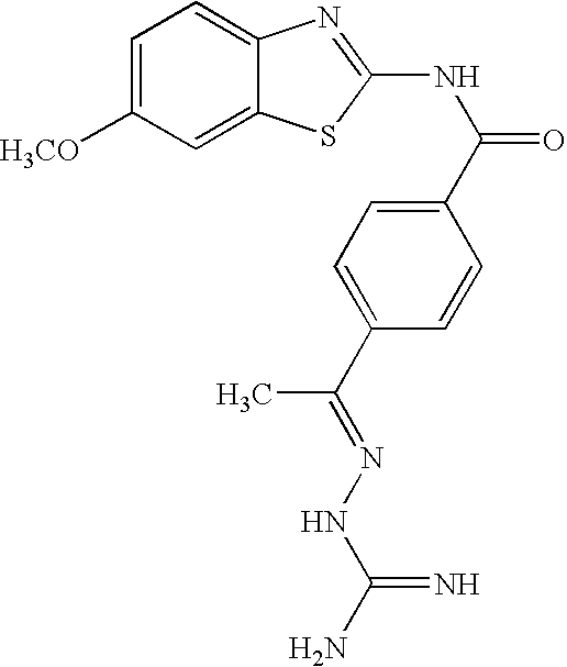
C1=C([H3CO])C=C2C(=C1)N=C(NC(=O)C1=CC=C(C(=NNC(N)=N)C)C=C1)S2
